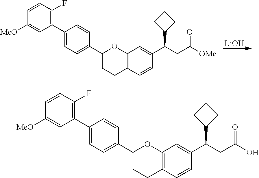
C12=C(C=CC(C(CC([OMe])=O)C3CCC3)=C1)CCC(C1=CC=C(C3=C(F)C=CC([MeO])=C3)C=C1)O2.[LiOH].C12=C(C=CC(C(CC(O)=O)C3CCC3)=C1)CCC(C1=CC=C(C3=C(F)C=CC([MeO])=C3)C=C1)O2
